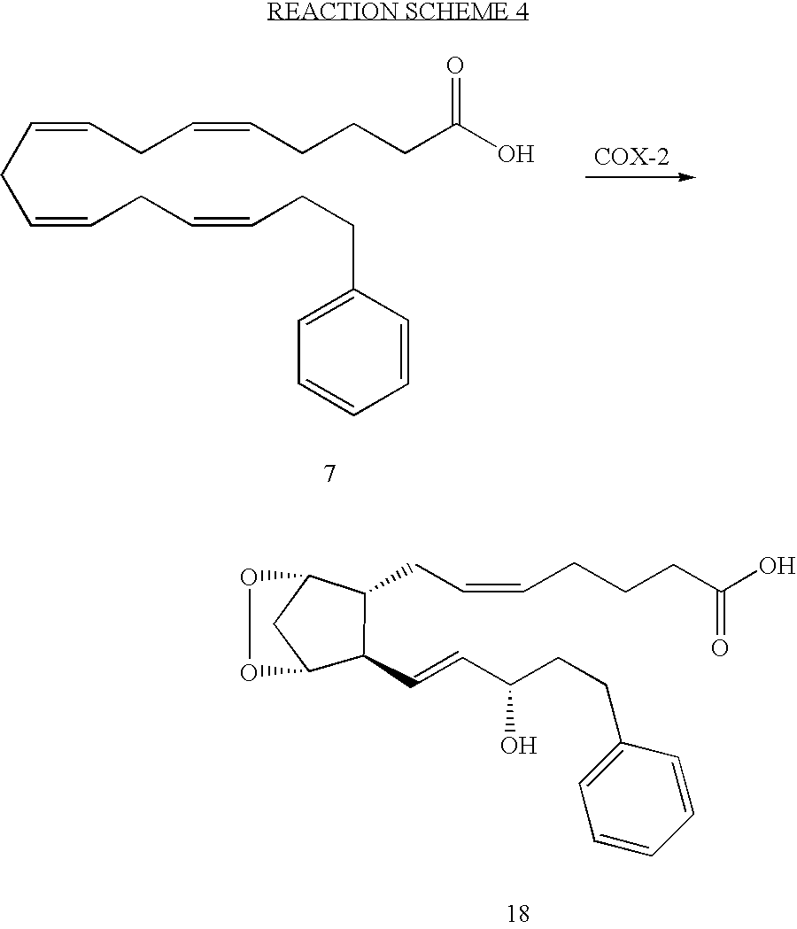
C(=CCC=CCCCC(O)=O)CC=CCC=CCCC1=CC=CC=C1.C(C=CCCCC(O)=O)C1C2CC(C1C=CC(CCC1=CC=CC=C1)O)OO2
